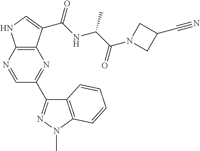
C12=C(N=CC(C3=NN(C)C4=C3C=CC=C4)=N1)NC=C2C(NC(C(N1CC(C#N)C1)=O)C)=O
